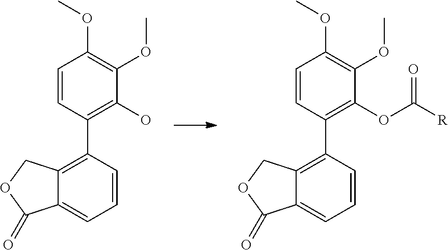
C12=CC=CC(C3=C(O)C(OC)=C(OC)C=C3)=C1COC2=O.C12=CC=CC(C3=C(OC([R])=O)C(OC)=C(OC)C=C3)=C1COC2=O
